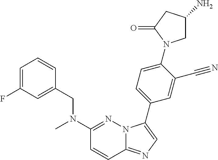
C1=C(F)C=C(CN(C2=NN3C(=NC=C3C3=CC=C(N4CC(N)CC4=O)C(C#N)=C3)C=C2)C)C=C1
